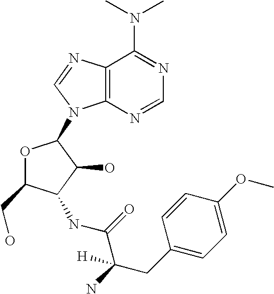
C12=C(N=CN=C1N(C)C)N(C1OC(CO)C(NC(C(CC3=CC=C(OC)C=C3)(N)[H])=O)C1O)C=N2
